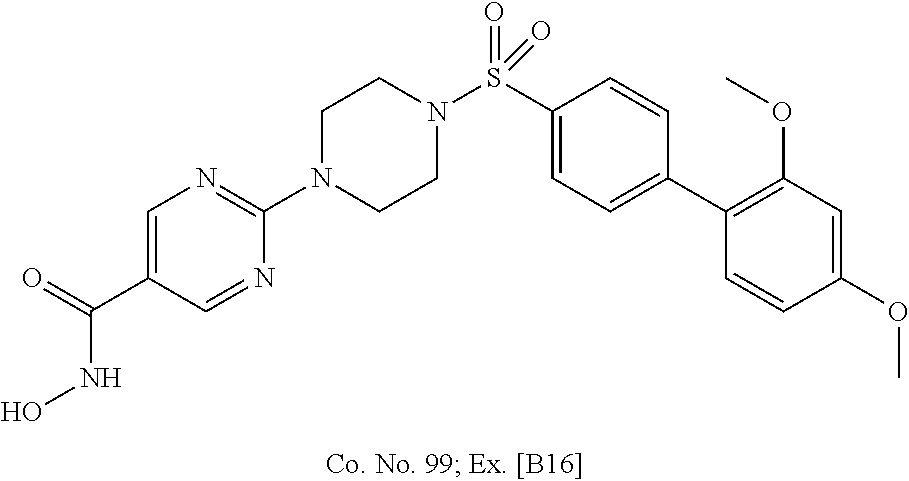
N1(C2=NC=C(C(NO)=O)C=N2)CCN(S(C2=CC=C(C3=C(OC)C=C(OC)C=C3)C=C2)(=O)=O)CC1
